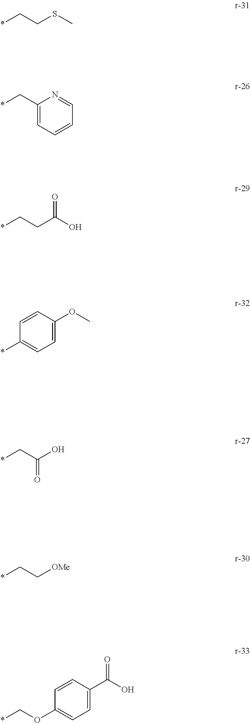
*CCSC.*CC1=CC=CC=N1.*CCC(O)=O.*C1=CC=C(OC)C=C1.*CC(O)=O.*CC[OMe].O(C1=CC=C(C(O)=O)C=C1)C*
